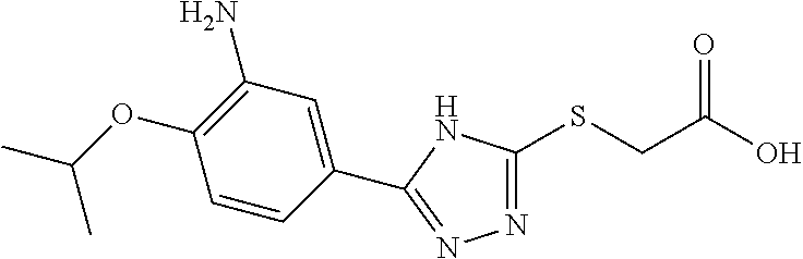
N1=C(SCC(O)=O)NC(C2=CC(N)=C(OC(C)C)C=C2)=N1
